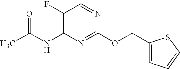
C1(F)=C(NC(C)=O)N=C(OCC2=CC=CS2)N=C1
